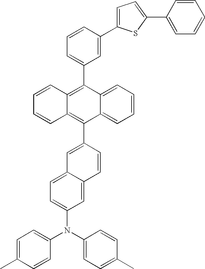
C1=C(C2=C3C(=C(C4=CC5=CC=C(N(C6=CC=C(C)C=C6)C6=CC=C(C)C=C6)C=C5C=C4)C4=CC=CC=C24)C=CC=C3)C=C(C2=CC=C(C3=CC=CC=C3)S2)C=C1
